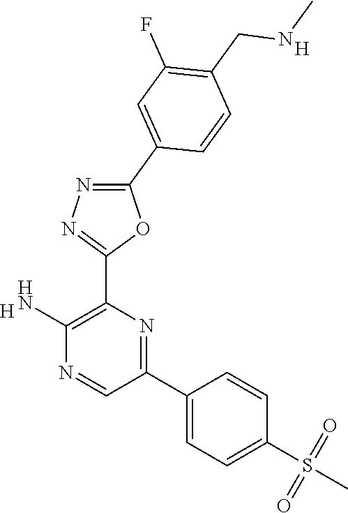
[H].C1(N)=C(C2=NN=C(C3=CC(F)=C(CNC)C=C3)O2)N=C(C2=CC=C(S(=O)(=O)C)C=C2)C=N1.[H]
